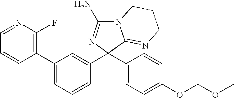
N12C(N)=NC(C3=CC(C4=C(F)N=CC=C4)=CC=C3)(C3=CC=C(OCOC)C=C3)C1=NCCC2
